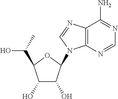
C1(O)C(O)C(N2C3=C(N=C2)C(N)=NC=N3)OC1C(O)C
